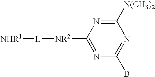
C1([N(CH3)2])=NC([NR2][L][NHR1])=NC(B)=N1
